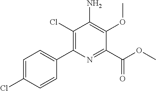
C1(Cl)=C(C2=CC=C(Cl)C=C2)N=C(C(OC)=O)C(OC)=C1N
